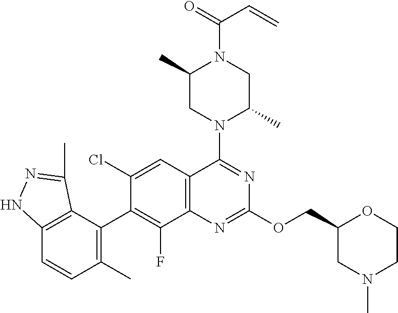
C12=C(C=C(Cl)C(C3=C(C)C=CC4=C3C(C)=NN4)=C1F)C(N1C(C)CN(C(=O)C=C)C(C)C1)=NC(OCC1CN(C)CCO1)=N2
